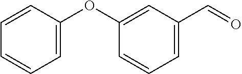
C1=C(C=O)C=C(OC2=CC=CC=C2)C=C1
